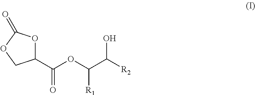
C1(C(OC(C([R2])O)[R1])=O)OC(=O)OC1
